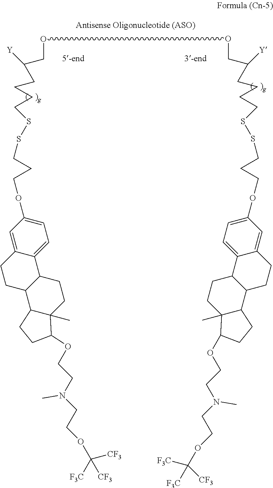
O(CC(CCCCSSCCCOC1=CC=C2C(=C1)CCC1C2CCC2(C)C1CCC2OCCN(CCOC([CF3])([F3C])[CF3])C)[Y])OCC(CCCCSSCCCOC1=CC=C2C(=C1)CCC1C2CCC2(C)C1CCC2OCCN(CCOC([F3C])([CF3])[F3C])C)[Y]
